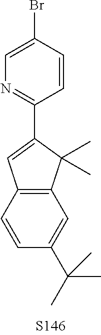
C1(C2=NC=C(Br)C=C2)=CC2=C(C1(C)C)C=C(C(C)(C)C)C=C2
